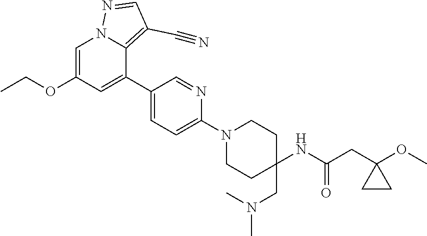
CCOC1=CN2C(=C(C#N)C=N2)C(C2=CC=C(N3CCC(CN(C)C)(NC(CC4(OC)CC4)=O)CC3)N=C2)=C1
